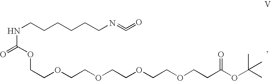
N(CCCCCCN=C=O)C(=O)OCCOCCOCCOCCOCCC(OC(C)(C)C)=O
